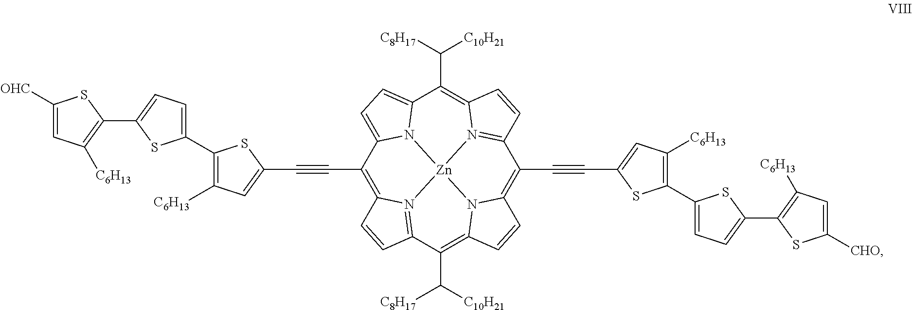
C12=CC=C3N1[Zn]14N5=C(C=CC5=C2C([C10H21])[C8H17])C(C#CC2=CC([C6H13])=C(C5=CC=C(C6=C([C6H13])C=C([CHO])S6)S5)S2)=C2N1C(=C(C([C8H17])[C10H21])C1=N4C(=C3C#CC3=CC([C6H13])=C(C4=CC=C(C5=C([C6H13])C=C([OHC])S5)S4)S3)C=C1)C=C2
